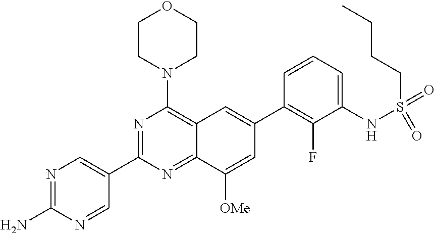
N1=C(N)N=CC(C2=NC(N3CCOCC3)=C3C(=N2)C([OMe])=CC(C2=C(F)C(NS(=O)(=O)CCCC)=CC=C2)=C3)=C1
